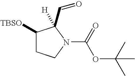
C1([TBSO])CCN(C(OC(C)(C)C)=O)C1([H])C=O
